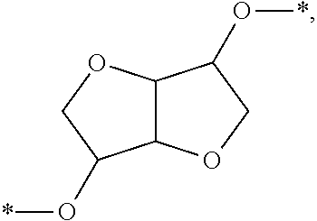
C12C(OCC1O*)C(O*)CO2
